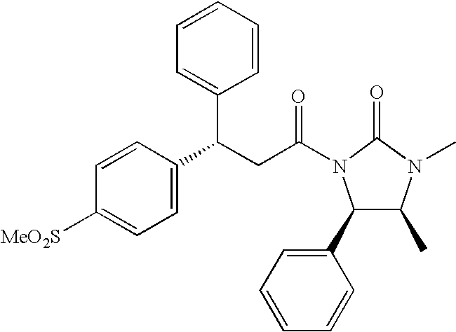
C1=CC(C(CC(N2C(C3=CC=CC=C3)C(C)N(C)C2=O)=O)C2=CC=CC=C2)=CC=C1[MeO2S]
